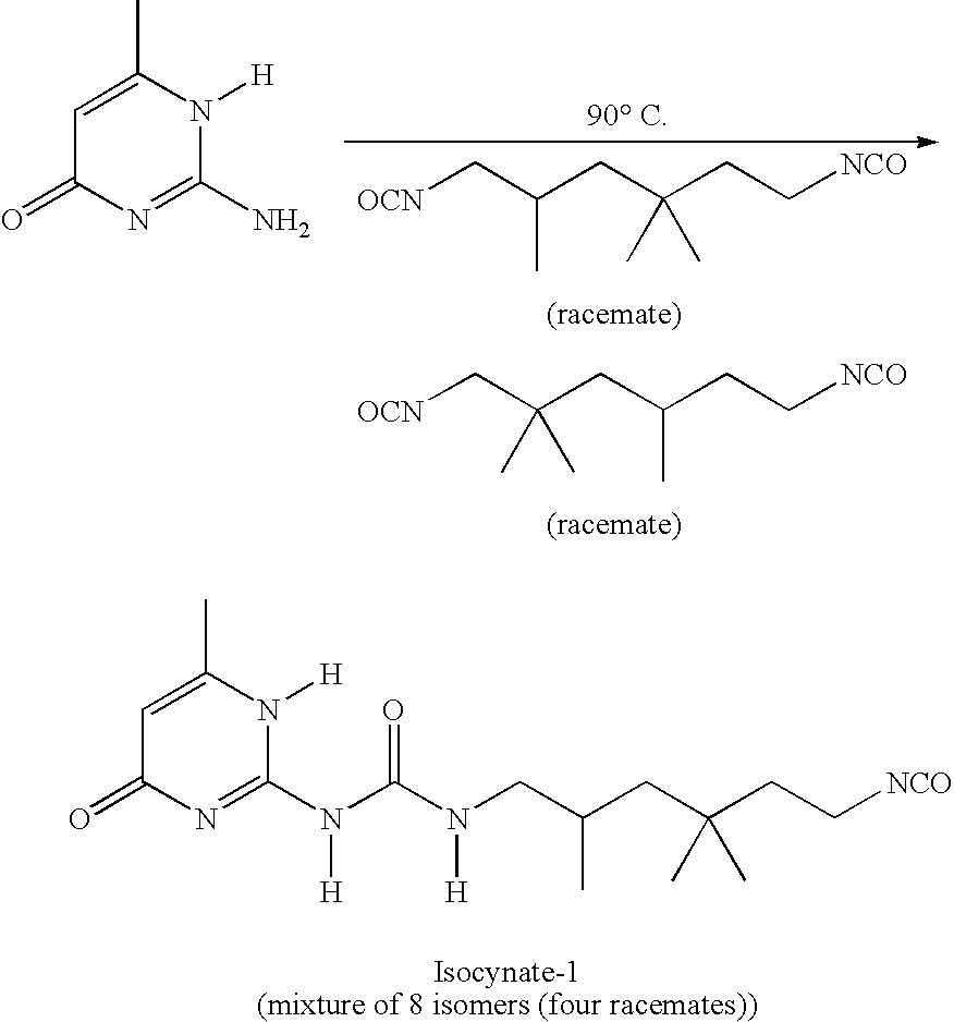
[OCN]CC(CC(CC[NCO])(C)C)C.[OCN]CC(CC(CC[NCO])C)(C)C.C1=C(C)N([H])C(N)=NC1=O.C1=C(C)N([H])C(N(C(N(CC(CC(CC[NCO])(C)C)C)[H])=O)[H])=NC1=O
